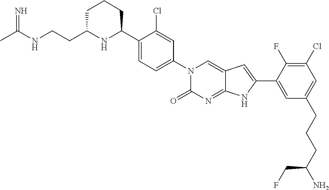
CC(NCCC1NC(C2=CC=C(N3C(=O)N=C4C(=C3)C=C(C3=CC(CCCC(N)CF)=CC(Cl)=C3F)N4)C=C2Cl)CCC1)=N
